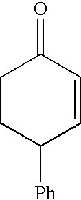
C1CC([Ph])C=CC1=O
